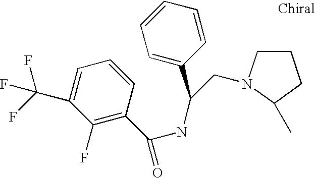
C1CN(CC(C2=CC=CC=C2)NC(C2=C(F)C(C(F)(F)F)=CC=C2)=O)C(C)C1
